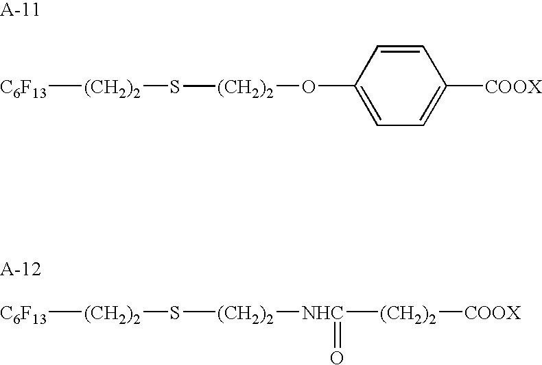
[C6F13][(CH2)2]S[(CH2)2]OC1=CC=C([COOX])C=C1.[C6F13][(CH2)2]S[(CH2)2][NHC]([(CH2)2][COOX])=O
